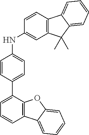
N(C1=CC=C(C2=CC=CC3=C2OC2=CC=CC=C32)C=C1)C1=CC2=C(C=C1)C1=CC=CC=C1C2(C)C
